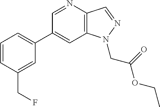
C1(C2=CC=CC(CF)=C2)=CC2=C(C=NN2CC(=O)OCC)N=C1
